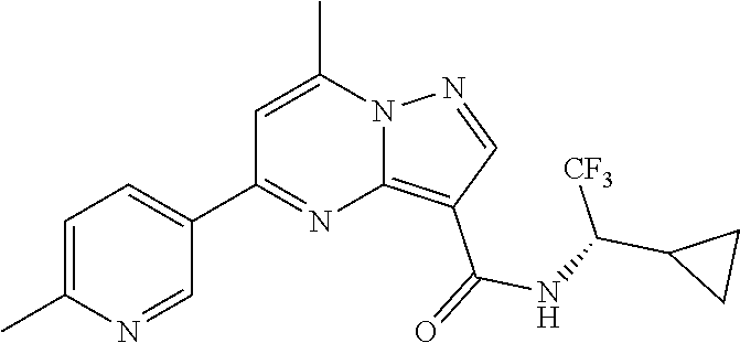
C12=C(C(=O)NC(C3CC3)[CF3])C=NN1C(C)=CC(C1=CC=C(C)N=C1)=N2
